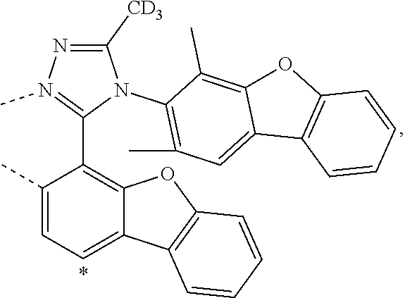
C1(C)=CC=C2C(=C1C1=N(C)N=C([CD3])N1C1=C(C)C=C3C(=C1C)OC1=C3C=CC=C1)OC1=C2C=CC=C1
